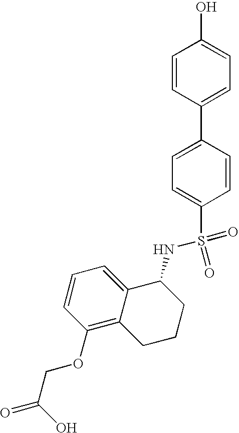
C1=CC(C2=CC=C(S(NC3C4=CC=CC(OCC(=O)O)=C4CCC3)(=O)=O)C=C2)=CC=C1O
